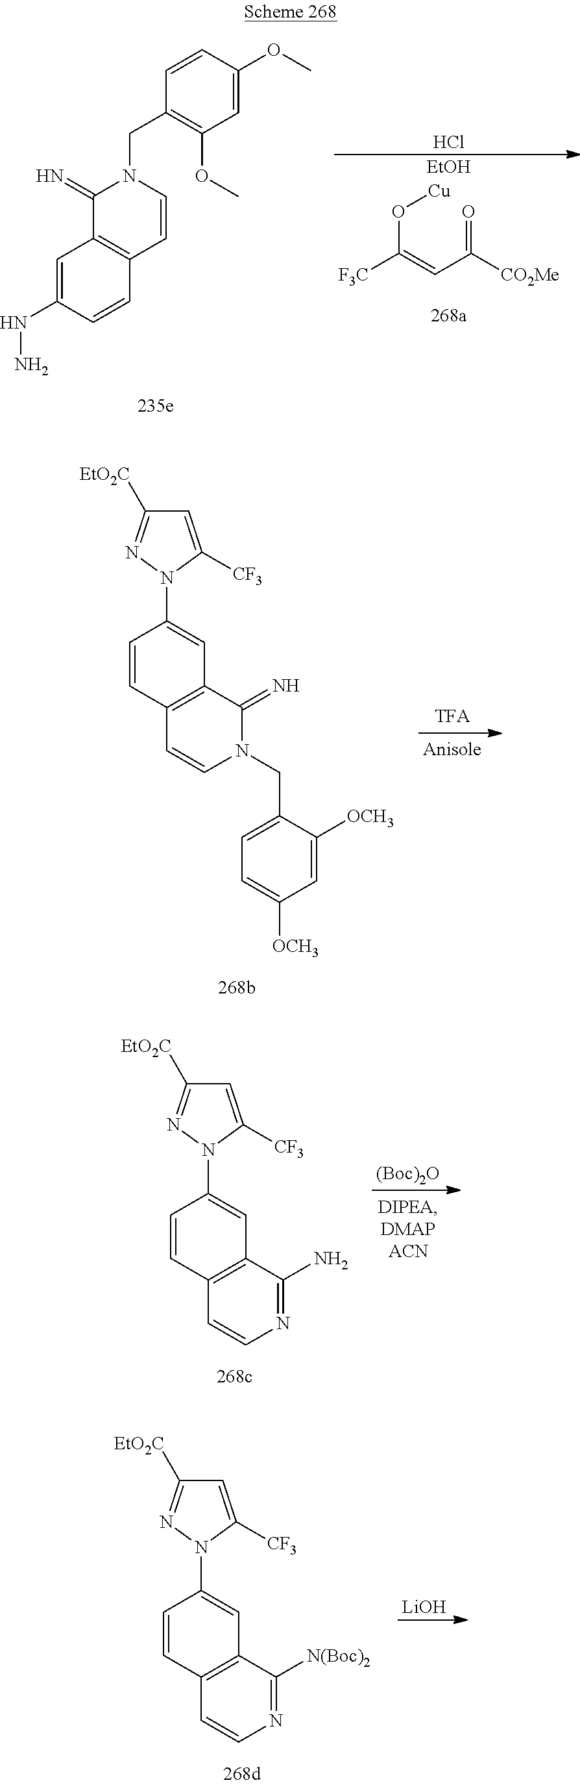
O(C(=CC(=O)[CO2Me])[F3C])[Cu].[EtOH].Cl.C1=C(NN)C=CC2=C1C(=N)N(CC1=C(OC)C=C(OC)C=C1)C=C2.C1=C([CF3])N(C2=CC3=C(C=C2)C=CN(CC2=CC=C([OCH3])C=C2[OCH3])C3=N)N=C1[EtO2C].[(Boc)2O].C1=C([CF3])N(C2=CC3=C(C=C2)C=CN=C3N)N=C1[EtO2C].[LiOH].C1=C([CF3])N(C2=CC3=C(C=C2)C=CN=C3[N(Boc)2])N=C1[EtO2C]
